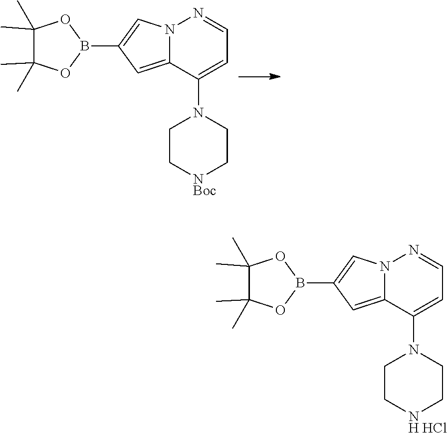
B1(C2=CN3C(=C2)C(N2CC[NBoc]CC2)=CC=N3)OC(C)(C)C(C)(C)O1.B1(C2=CN3C(=C2)C(N2CC[NH HCl]CC2)=CC=N3)OC(C)(C)C(C)(C)O1
